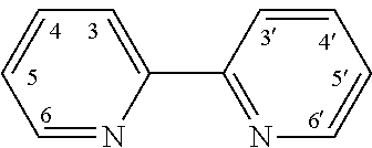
C1=CC=NC(C2=NC=CC=C2)=C1
